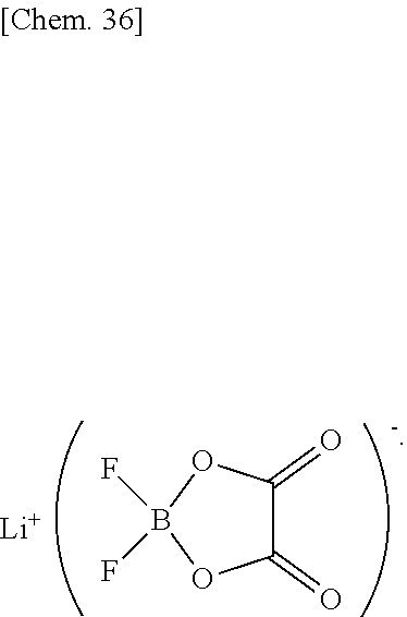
C1(=O)C(=O)OB(F)(F)O1.[Li]
